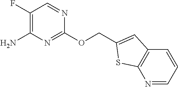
C(OC1=NC(N)=C(F)C=N1)C1=CC2=C(N=CC=C2)S1
